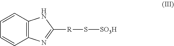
C12=C(C=CC=C1)NC([R]S[SO3H])=N2
